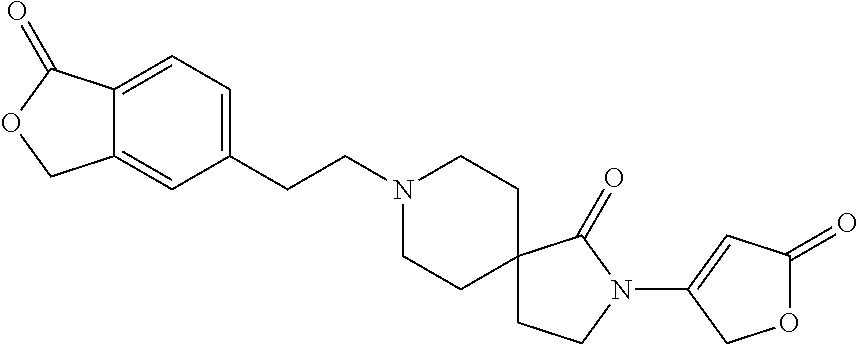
C1(CCN2CCC3(CC2)CCN(C2=CC(=O)OC2)C3=O)=CC=C2C(=C1)COC2=O
